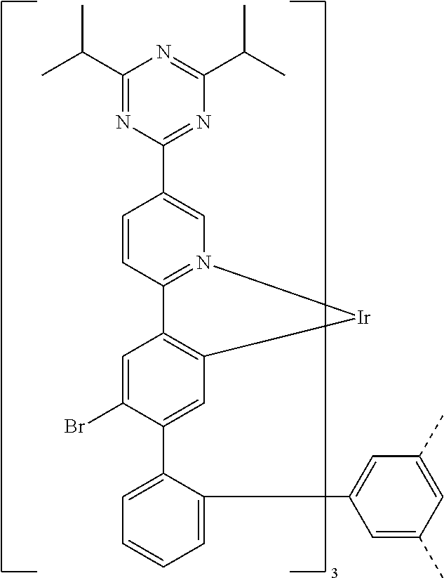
C(C1=NC(C2=CN3=C(C=C2)C2=C(C=C(C4=CC=CC=C4C4=CC(C)=CC(C)=C4)C(Br)=C2)[Ir]3)=NC(C(C)C)=N1)(C)C
